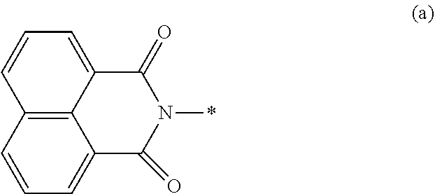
C12=C3C=CC=C1C(=O)N(*)C(=O)C2=CC=C3
